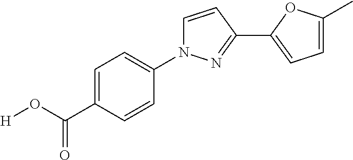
C1=C(C(O[H])=O)C=CC(N2C=CC(C3=CC=C(C)O3)=N2)=C1
